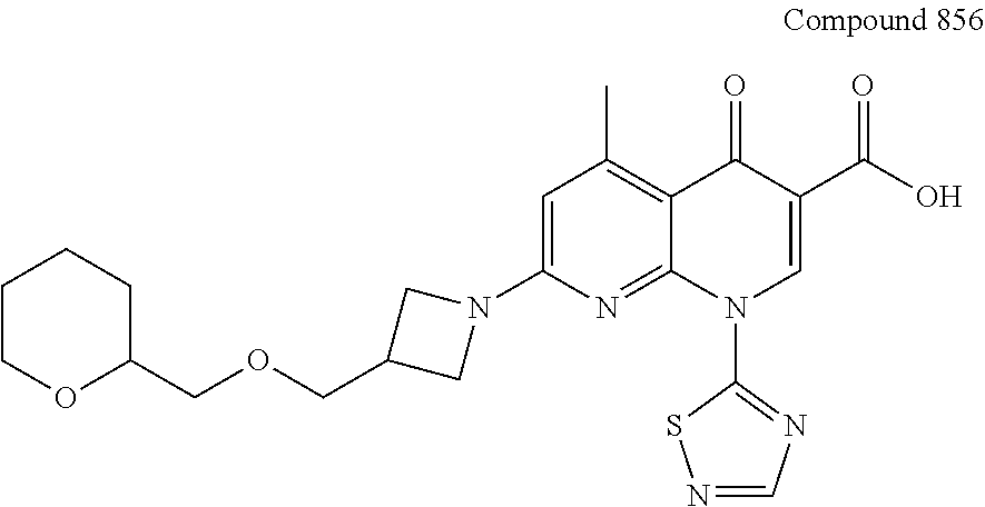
C(C1CN(C2=CC(C)=C3C(=N2)N(C2=NC=NS2)C=C(C(O)=O)C3=O)C1)OCC1CCCCO1
